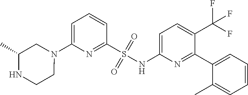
N1(C2=CC=CC(S(NC3=CC=C(C(F)(F)F)C(C4=CC=CC=C4C)=N3)(=O)=O)=N2)CC(C)NCC1
